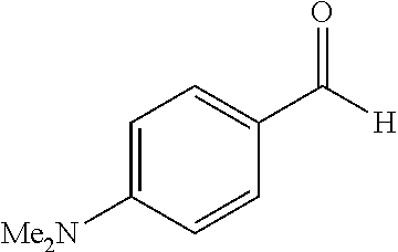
C1=C([Me2N])C=CC(C([H])=O)=C1
